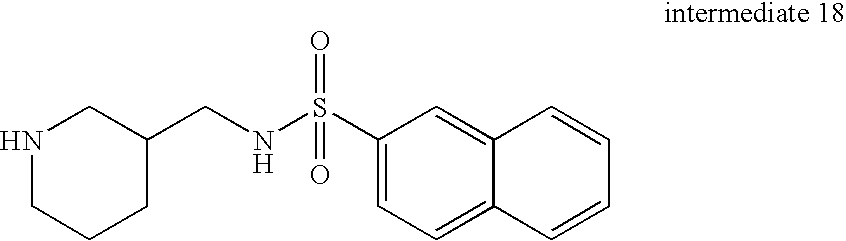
C1NCC(CNS(C2=CC=C3C(=C2)C=CC=C3)(=O)=O)CC1
